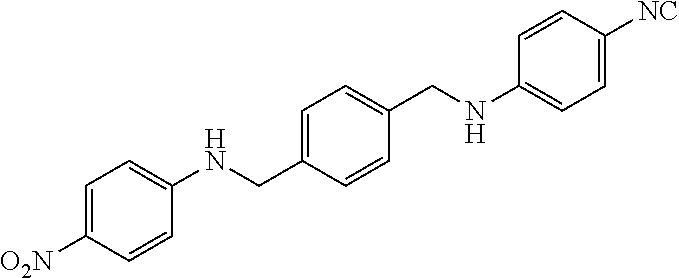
C1=C([O2N])C=CC(NCC2=CC=C(CNC3=CC=C([NC])C=C3)C=C2)=C1
